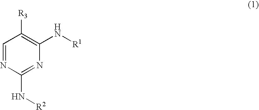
C1=NC(N[R2])=NC(N[R1])=C1[R3]
